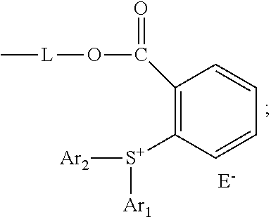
C[L]OC(=O)C1=C([S+]([Ar1])[Ar2])C=CC=C1
